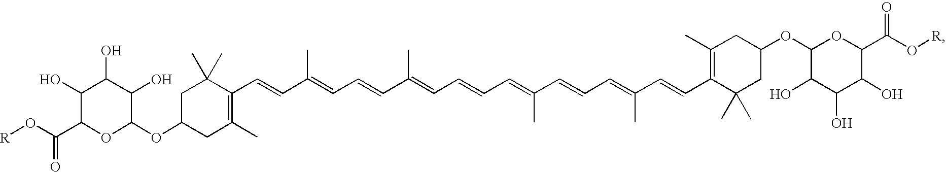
C1(C=CC(=CC=CC(=CC=CC=C(C=CC=C(C=CC2=C(C)CC(OC3OC(C(O[R])=O)C(O)C(O)C3O)CC2(C)C)C)C)C)C)=C(C)CC(OC2OC(C(O[R])=O)C(O)C(O)C2O)CC1(C)C
